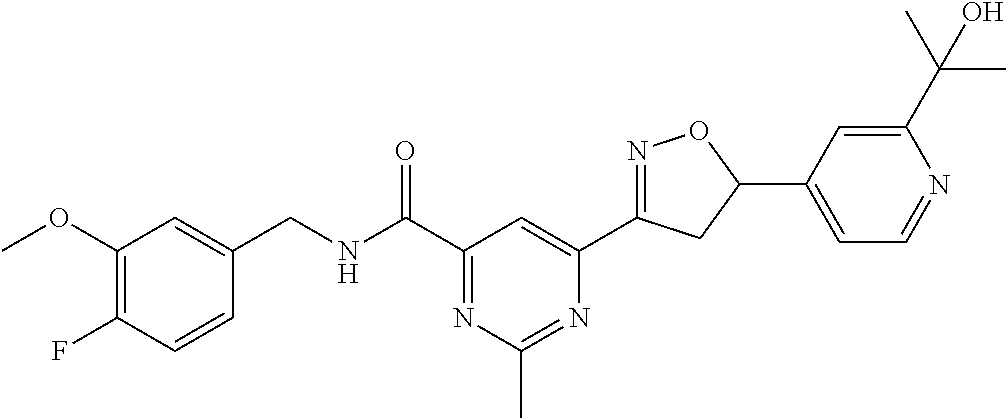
C1(CNC(C2=NC(C)=NC(C3=NOC(C4=CC=NC(C(C)(C)O)=C4)C3)=C2)=O)=CC(OC)=C(F)C=C1
